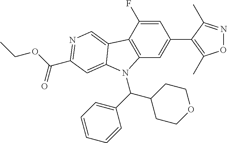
C12=C(C(F)=CC(C3=C(C)ON=C3C)=C1)C1=CN=C(C(OCC)=O)C=C1N2C(C1=CC=CC=C1)C1CCOCC1
